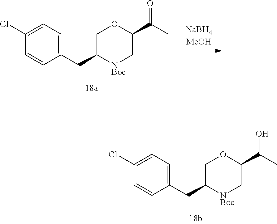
C1(C(C)O)C[NBoc]C(CC2=CC=C(Cl)C=C2)CO1.C1(C(=O)C)C[NBoc]C(CC2=CC=C(Cl)C=C2)CO1
